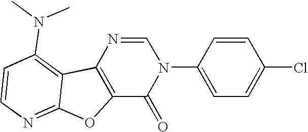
C12=C(N=CN(C3=CC=C(Cl)C=C3)C1=O)C1=C(N(C)C)C=CN=C1O2
